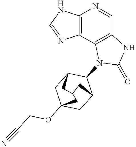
C12=C(C3=C(C=N1)NC(=O)N3C1C3CC4(OCC#N)CC1CC(C3)C4)N=CN2
